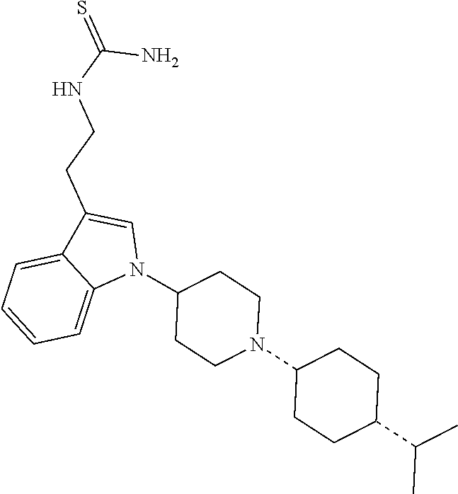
N1(C2CCN(C3CCC(C(C)C)CC3)CC2)C=C(CCNC(=S)N)C2=CC=CC=C12
